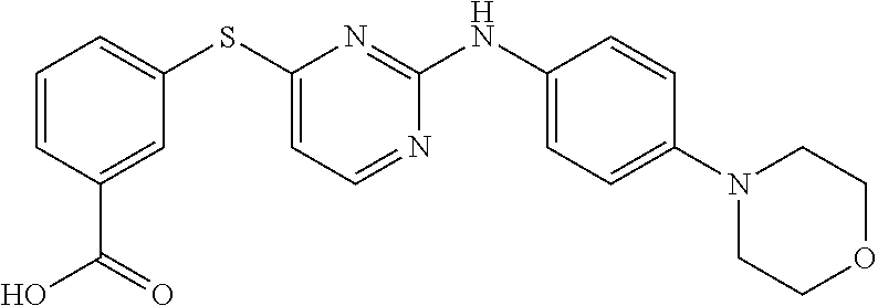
C1=CC(C(=O)O)=CC(SC2=CC=NC(NC3=CC=C(N4CCOCC4)C=C3)=N2)=C1
